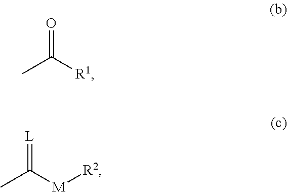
[L]=C([M][R2])C.O=C([R1])C
